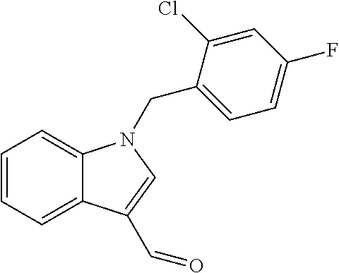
C1=CC=C2C(=C1)N(CC1=CC=C(F)C=C1Cl)C=C2C=O
